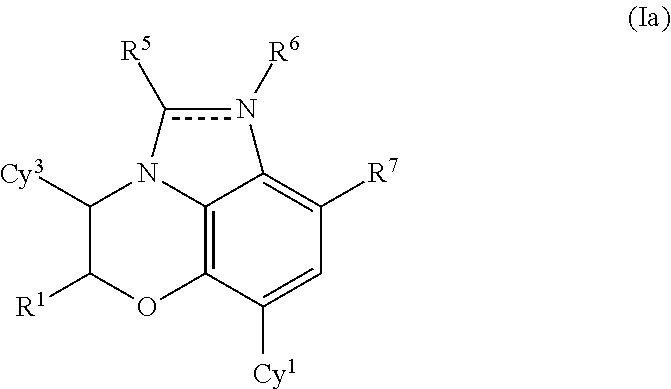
C12=C3C([Cy1])=CC([R7])=C1n([R6])c([R5])N2C([Cy3])C([R1])O3
